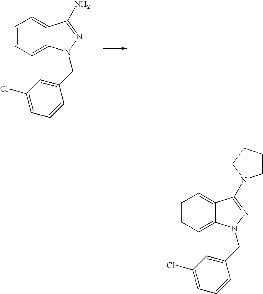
C1=CC=C2C(=C1)C(N)=NN2CC1=CC(Cl)=CC=C1.C1=CC=C2C(=C1)C(N1CCCC1)=NN2CC1=CC(Cl)=CC=C1
